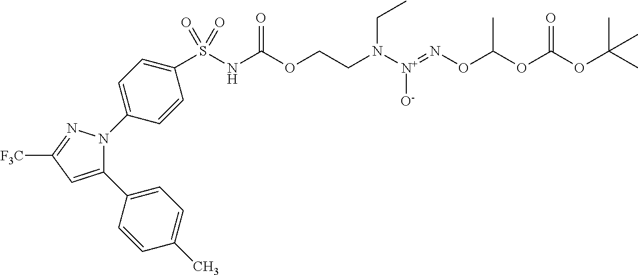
C1(C2=CC=C(C)C=C2)=CC([F3C])=NN1C1=CC=C(S(NC(OCCN([N+](=NOC(OC(OC(C)(C)C)=O)C)[O-])CC)=O)(=O)=O)C=C1
